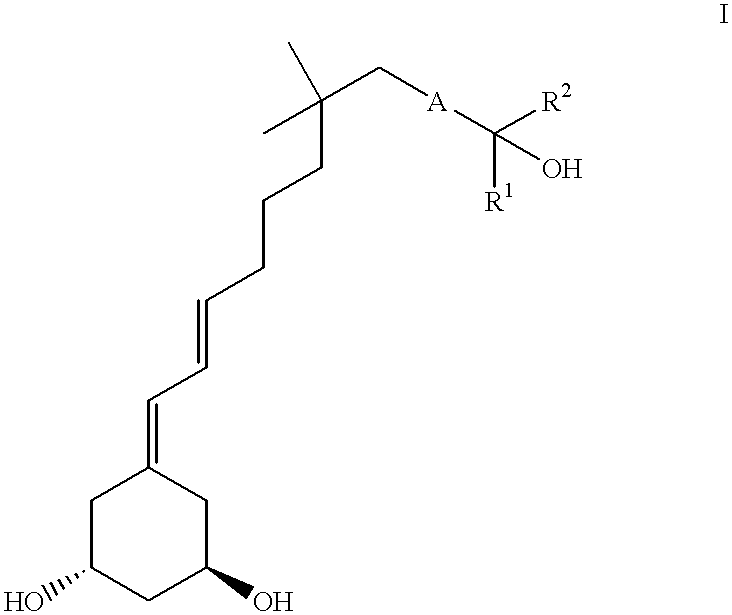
C1C(O)CC(O)CC1=CC=CCCCC(C[A]C([R1])([R2])O)(C)C
